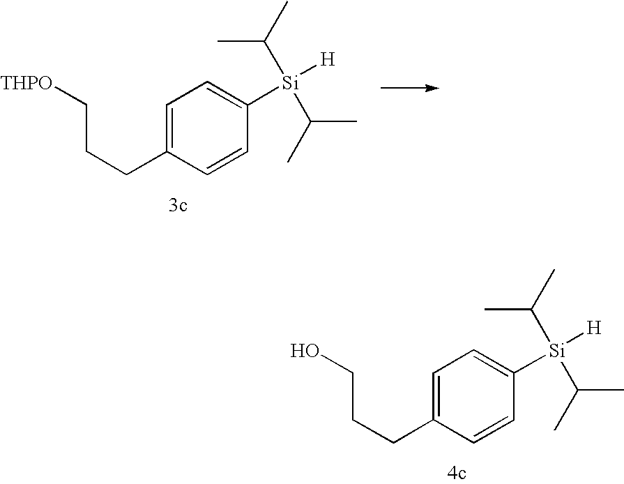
C(CCC1=CC=C([Si](C(C)C)(C(C)C)[H])C=C1)[THPO].C(CCC1=CC=C([Si](C(C)C)(C(C)C)[H])C=C1)O
